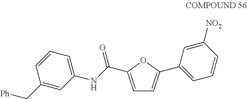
C1=C(C(NC2=CC=CC(C[Ph])=C2)=O)OC(C2=CC=CC([NO2])=C2)=C1
